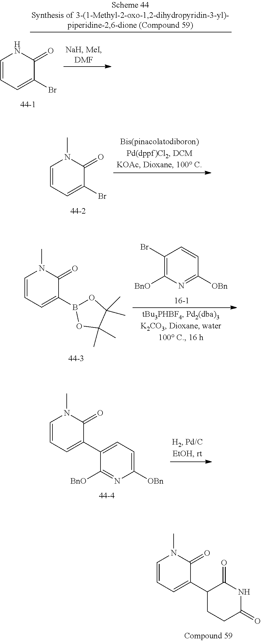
C1=CC=C(Br)C(=O)N1.C1=CC=C(Br)C(=O)N1C.C1=CC=C(B2OC(C)(C)C(C)(C)O2)C(=O)N1C.C1(Br)=C([BnO])N=C([OBn])C=C1.C1=CC=C(C2=CC=C([OBn])N=C2[BnO])C(=O)N1C.C1=CC=C(C2CCC(=O)NC2=O)C(=O)N1C
